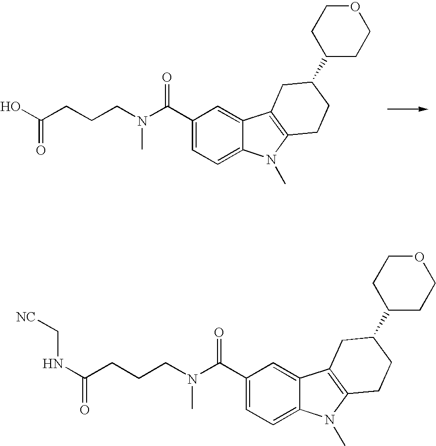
C1(C(=O)N(CCCC(O)=O)C)=CC=C2C(=C1)C1=C(N2C)CCC(C2CCOCC2)C1.C1(C(=O)N(CCCC(NC[NC])=O)C)=CC=C2C(=C1)C1=C(N2C)CCC(C2CCOCC2)C1
